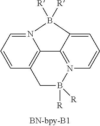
N12=CC=CC3=C1C1=N(B([R])([R])C3)C=CC=C1B2([R])[R]
